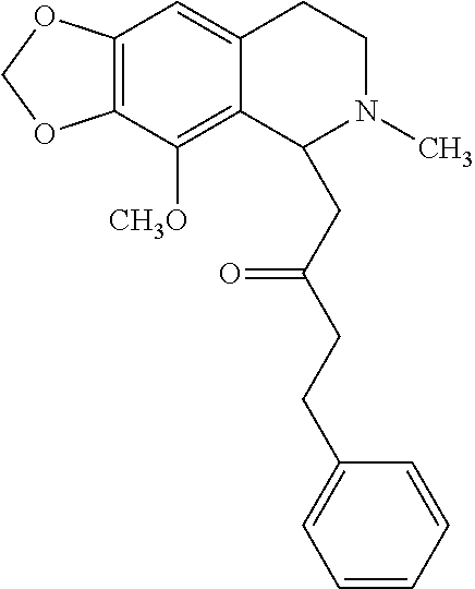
C12=C(C([CH3O])=C3C(=C1)CCN(C)C3CC(CCC1=CC=CC=C1)=O)OCO2
